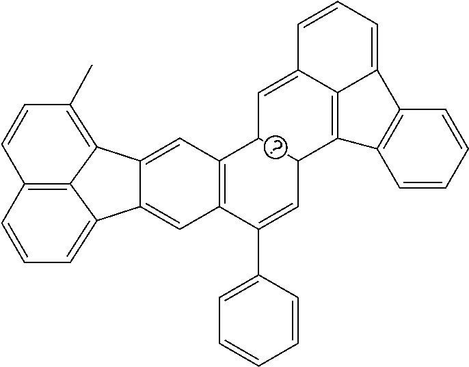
C12=CC3=C(C=C1C1=CC=CC4=C1C2=C(C)C=C4)C(C1=CC=CC=C1)=CC1C3C=C2C=CC=C3C2=C1C1=C3C=CC=C1
